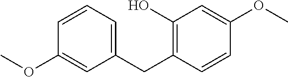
C1(OC)=CC(CC2=C(O)C=C(OC)C=C2)=CC=C1
